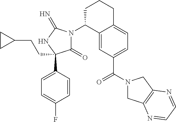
C1(=O)N(C2C3=CC(C(N4CC5=C(C4)N=CC=N5)=O)=CC=C3CCC2)C(=N)NC1(C1=CC=C(F)C=C1)CCC1CC1
